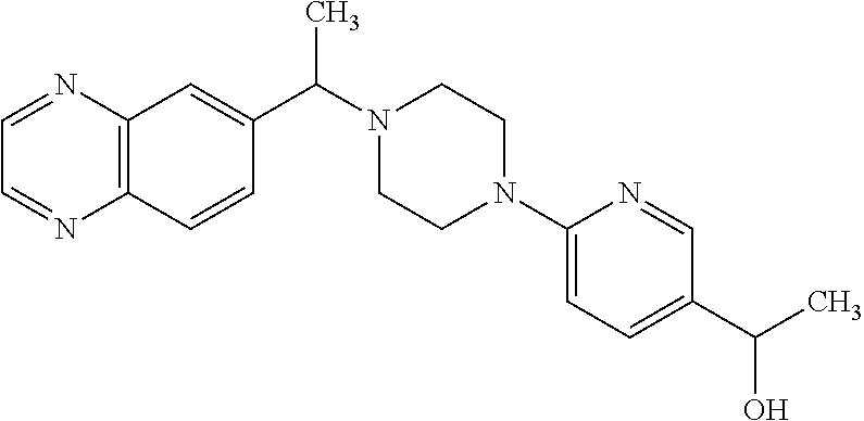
C12=C(C=CC(C(N3CCN(C4=CC=C(C(C)O)C=N4)CC3)C)=C1)N=CC=N2
